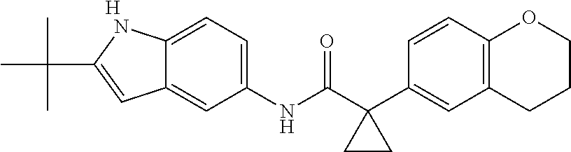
C12=CC=C(NC(C3(C4=CC5=C(C=C4)OCCC5)CC3)=O)C=C1C=C(C(C)(C)C)N2.[H]
